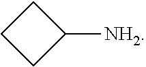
C1CC([NH2])C1
